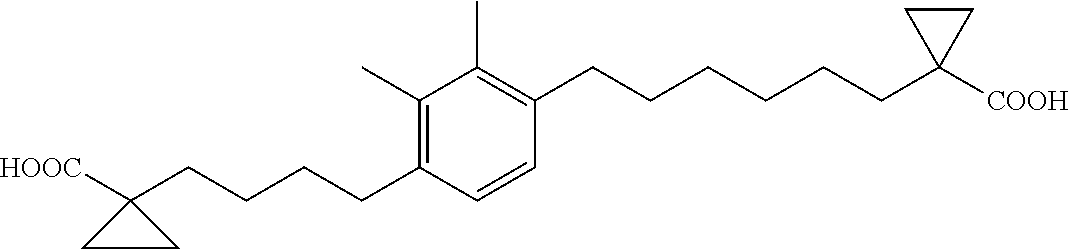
C1(C)=C(CCCCCCC2([COOH])CC2)C=CC(CCCCC2([HOOC])CC2)=C1C
